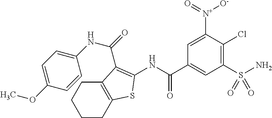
C1CC2=C(CC1)C(C(=O)NC1=CC=C(OC)C=C1)=C(NC(C1=CC(S(N)(=O)=O)=C(Cl)C([N+]([O-])=O)=C1)=O)S2
